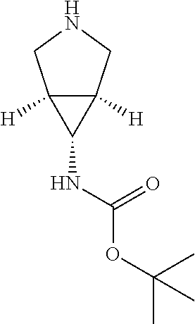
C12([H])C([H])(CNC1)C2NC(OC(C)(C)C)=O
